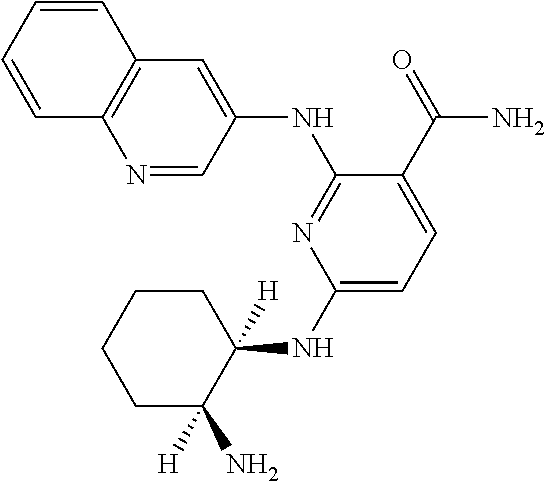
N1=CC(NC2=NC(NC3([H])CCCCC3(N)[H])=CC=C2C(=O)N)=CC2=C1C=CC=C2
